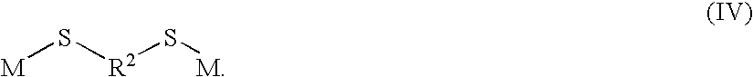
[M]S[R2]S[M]
